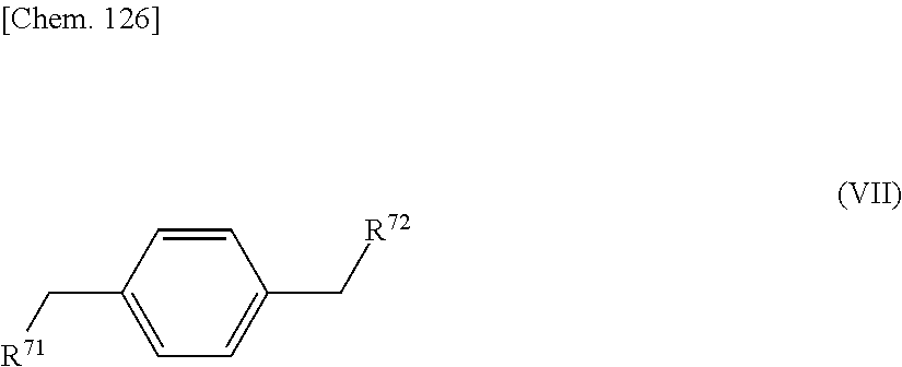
C1=C(C[R71])C=CC(C[R72])=C1
